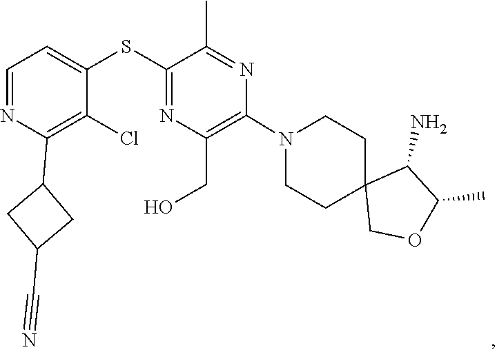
C1CN(C2=C(CO)N=C(SC3=CC=NC(C4CC(C#N)C4)=C3Cl)C(C)=N2)CCC12COC(C)C2N
